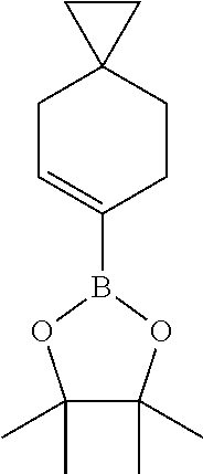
C1C=C(B2OC(C)(C)C(C)(C)O2)CCC12CC2
